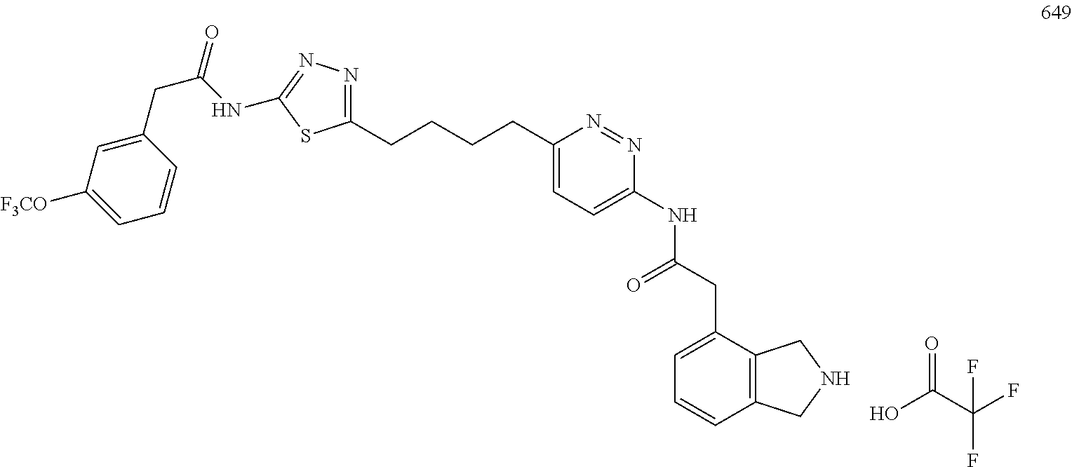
C1(CCCCC2=NN=C(NC(CC3=CC([F3CO])=CC=C3)=O)S2)=CC=C(NC(CC2=CC=CC3=C2CNC3)=O)N=N1.OC(C(F)(F)F)=O
